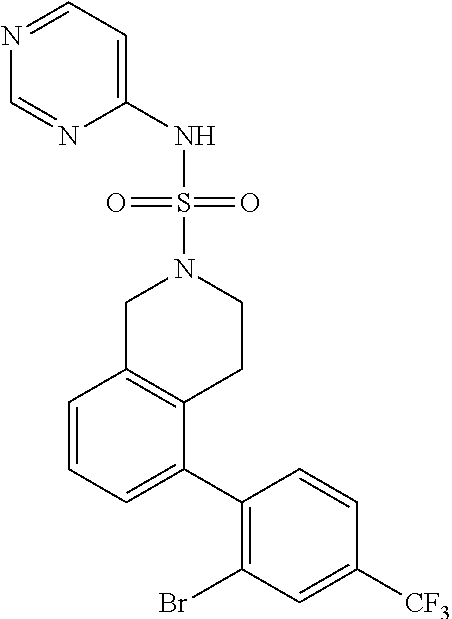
C1(NS(=O)(N2CC3=C(CC2)C(C2=C(Br)C=C([CF3])C=C2)=CC=C3)=O)=CC=NC=N1
